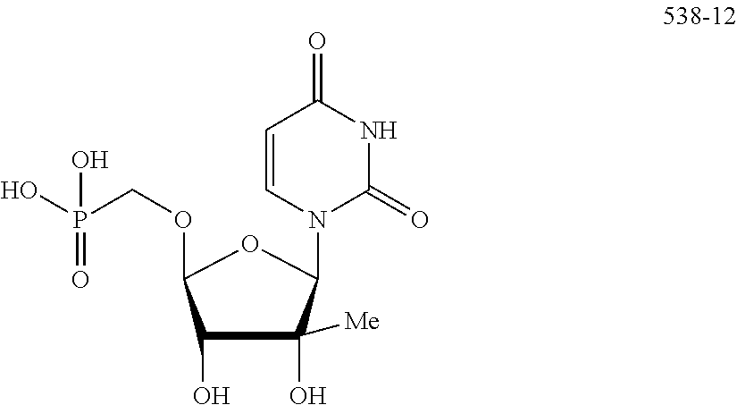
C1(O)C(O)([Me])C(N2C(=O)NC(=O)C=C2)OC1OCP(O)(=O)O
